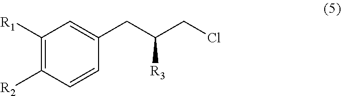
C1([R1])=C([R2])C=CC(CC(CCl)[R3])=C1
